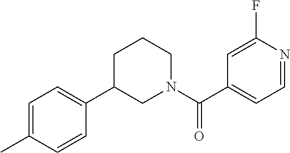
C1=C(C)C=CC(C2CN(C(C3=CC=NC(F)=C3)=O)CCC2)=C1
